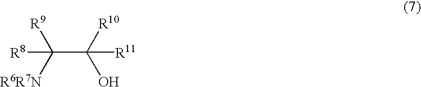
C(C([R10])([R11])O)([R9])([R8])[R6R7N]
